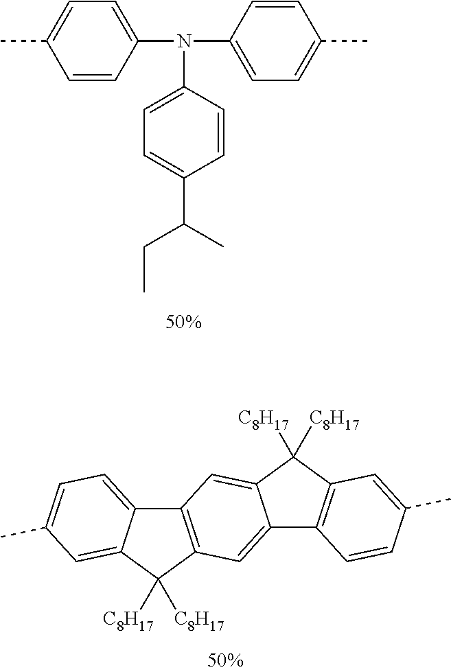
C1=CC(N(C2=CC=C(C(CC)C)C=C2)C2=CC=C(C)C=C2)=CC=C1C.C12=C(C([C8H17])([C8H17])C3=CC(C)=CC=C13)C=C1C(=C2)C([C8H17])([C8H17])C2=C1C=CC(C)=C2
